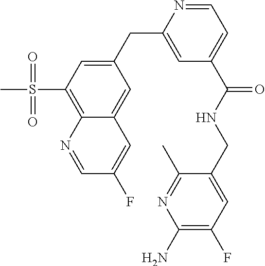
C1(CC2=CC(C(NCC3=CC(F)=C(N)N=C3C)=O)=CC=N2)=CC(S(C)(=O)=O)=C2C(=C1)C=C(F)C=N2
